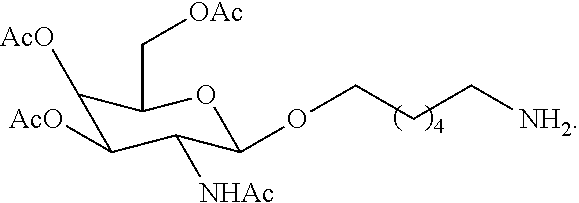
C1([AcO])C([AcO])C([NHAc])C(OCCC[NH2])OC1C[OAc]
